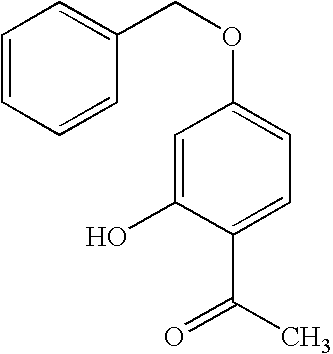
C1=CC(COC2=CC=C(C(C)=O)C(O)=C2)=CC=C1
